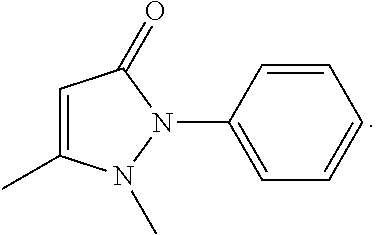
C1=C(C)N(C)N(C2=CC=CC=C2)C1=O
